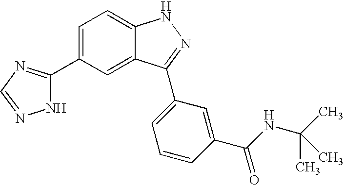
C1=C(C2=NC=NN2)C=C2C(=C1)NN=C2C1=CC=CC(C(NC(C)(C)C)=O)=C1
